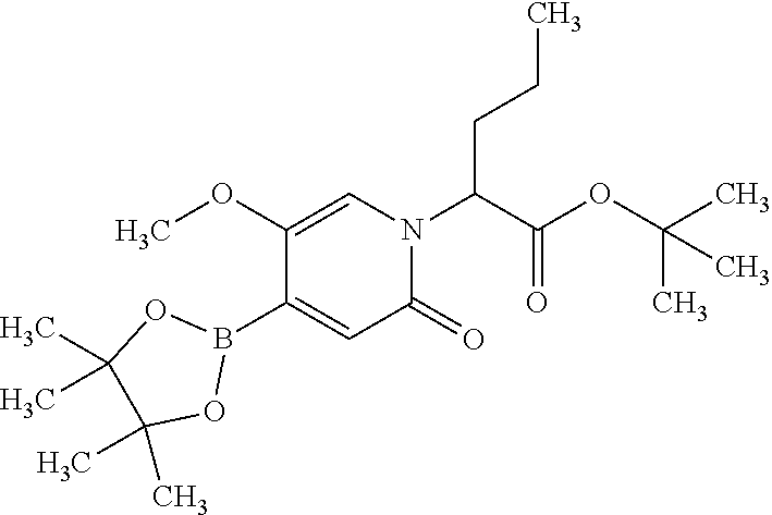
C1(OC)=CN(C(C(OC(C)(C)C)=O)CCC)C(=O)C=C1B1OC(C)(C)C(C)(C)O1
